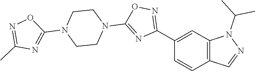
C12=C(C=C(C3=NOC(N4CCN(C5=NC(C)=NO5)CC4)=N3)C=C1)N(C(C)C)N=C2
